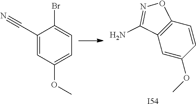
C1(C#N)=CC(OC)=CC=C1Br.C12=C(C=C(OC)C=C1)C(N)=NO2.[I54]
